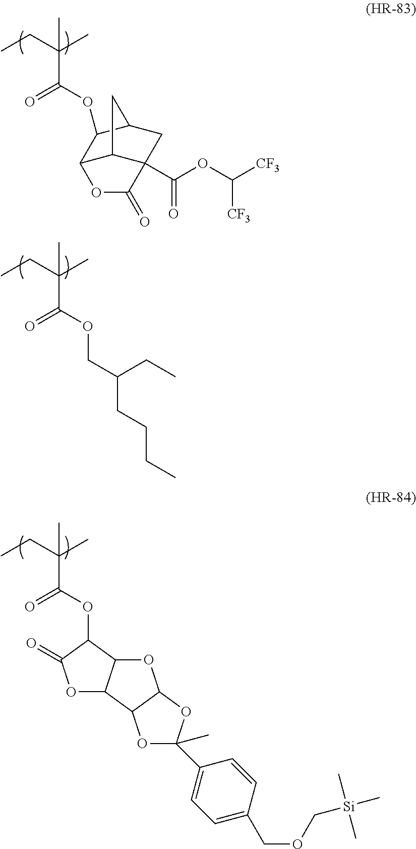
C(C(CC)(C)C)(OC1C2C3C(C(=O)OC([CF3])[CF3])(CC1C3)C(=O)O2)=O.C(C(CC)(C)C)(OCC(CCCC)CC)=O.C(C(CC)(C)C)(OC1C(=O)OC2C1OC1C2OC(C)(C2=CC=C(COC[Si](C)(C)C)C=C2)O1)=O
